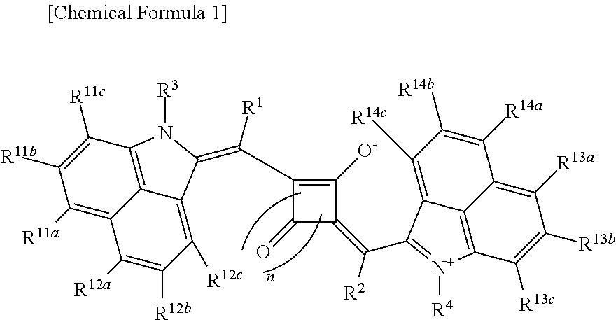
C12=C([R11a])C([R11b])=C([R11c])C3=C1C(=C([R12c])C([R12b])=C2[R12a])C(=C(C1=C([O-])C(=C([R2])C2=[N+]([R4])C4=C5C(=C([R13a])C([R13b])=C4[R13c])C([R14a])=C([R14b])C([R14c])=C52)C1=O)[R1])N3[R3]
